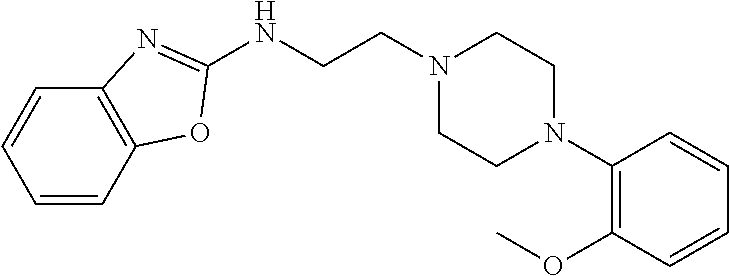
N(CCN1CCN(C2=C(OC)C=CC=C2)CC1)C1=NC2=C(C=CC=C2)O1
